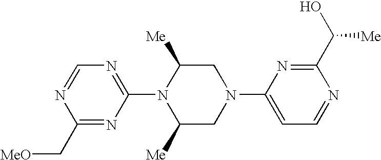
C1(N2C([Me])CN(C3=CC=NC(C(O)[Me])=N3)CC2[Me])=NC=NC(C[MeO])=N1
